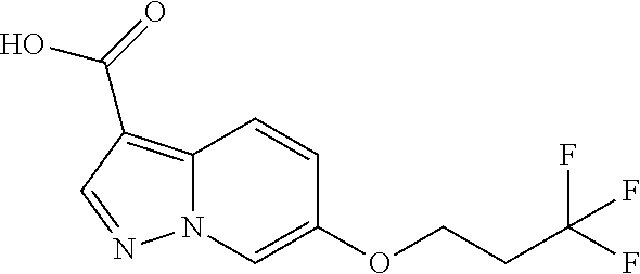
C12=C(C(=O)O)C=NN1C=C(OCCC(F)(F)F)C=C2
